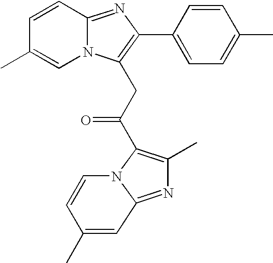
C1=CC2=NC(C3=CC=C(C)C=C3)=C(CC(=O)C3=C(C)N=C4N3C=CC(C)=C4)N2C=C1C
